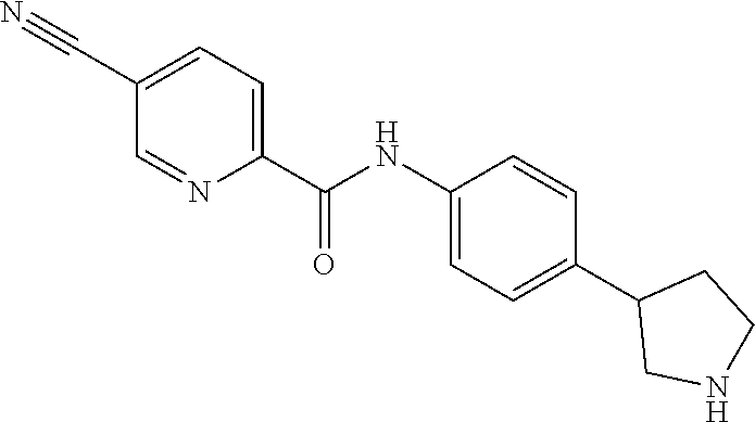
C1(C(NC2=CC=C(C3CNCC3)C=C2)=O)=CC=C(C#N)C=N1
